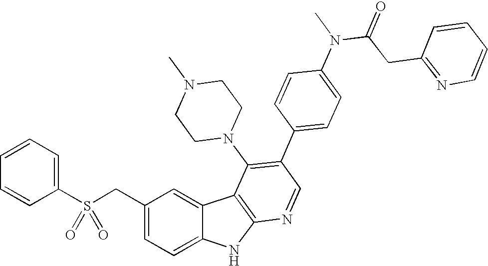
C1=CC=C(S(CC2=CC=C3C(=C2)C2=C(N3)N=CC(C3=CC=C(N(C)C(CC4=NC=CC=C4)=O)C=C3)=C2N2CCN(C)CC2)(=O)=O)C=C1
